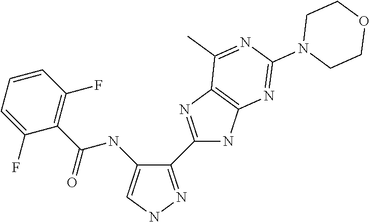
C1(C2=NC3=C(N2)N=C(N2CCOCC2)N=C3C)=NNC=C1NC(C1=C(F)C=CC=C1F)=O
